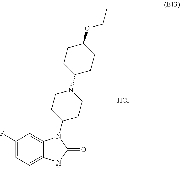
C1(F)=CC=C2C(=C1)N(C1CCN(C3CCC(OCC)CC3)CC1)C(=O)N2.Cl
